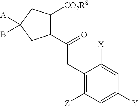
C1(C(CC2=C([Z])C=C([Y])C=C2[X])=O)C([CO2R8])CC([A])(B)C1
